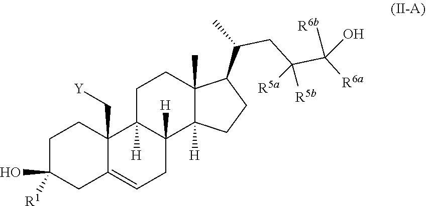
C1C(O)([R1])CC2=CCC3([H])C([H])(C2(C[Y])C1)CCC1(C)C3([H])CCC1C(C)CC(C([R6a])([R6b])O)([R5b])[R5a]
